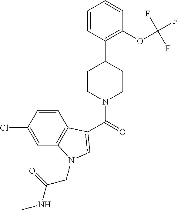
C(=O)(N1CCC(C2=C(OC(F)(F)F)C=CC=C2)CC1)C1=CN(CC(NC)=O)C2=C1C=CC(Cl)=C2
